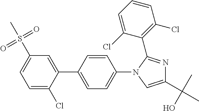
C1=C(Cl)C(C2=CC=C(N3C=C(C(C)(O)C)N=C3C3=C(Cl)C=CC=C3Cl)C=C2)=CC(S(=O)(=O)C)=C1
